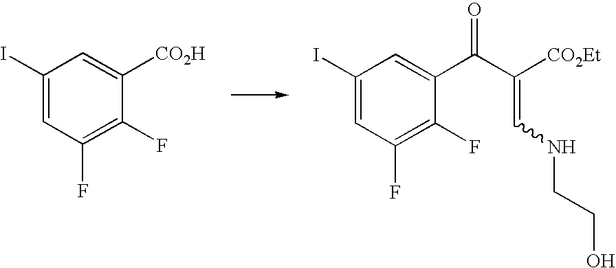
C1(I)=CC(F)=C(F)C([CO2H])=C1.C1(I)=CC(F)=C(F)C(C(C(=CNCCO)[CO2Et])=O)=C1
